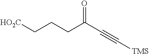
O=C(C#C[TMS])CCC[HO2C]
